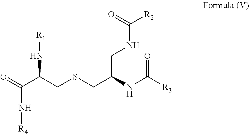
O=C(C(CSCC(NC([R3])=O)CNC([R2])=O)N[R1])N[R4]
